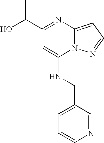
OC(C1=NC2=CC=NN2C(NCC2=CC=CN=C2)=C1)C
